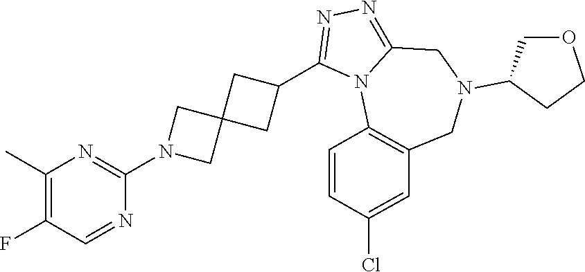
C1(C)=C(F)C=NC(N2CC3(C2)CC(C2=NN=C4N2C2=C(CN(C5COCC5)C4)C=C(Cl)C=C2)C3)=N1
